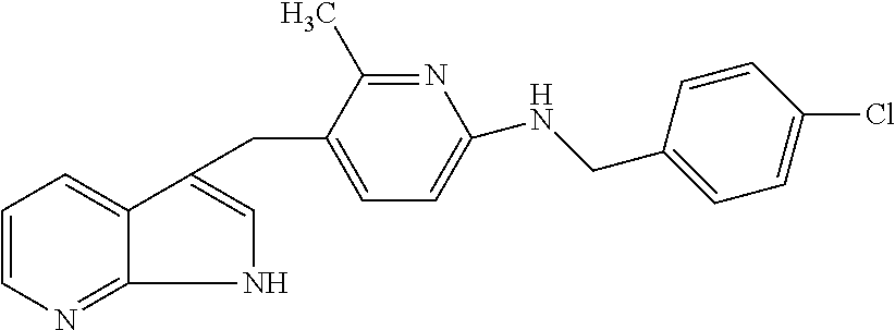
C1=CN=C2C(=C1)C(CC1=CC=C(NCC3=CC=C(Cl)C=C3)N=C1C)=CN2
